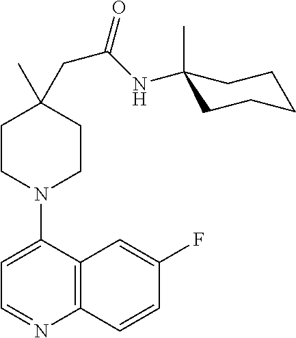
C1CN(C2=CC=NC3=C2C=C(F)C=C3)CCC1(C)CC(=O)NC1(C)CCCCC1
